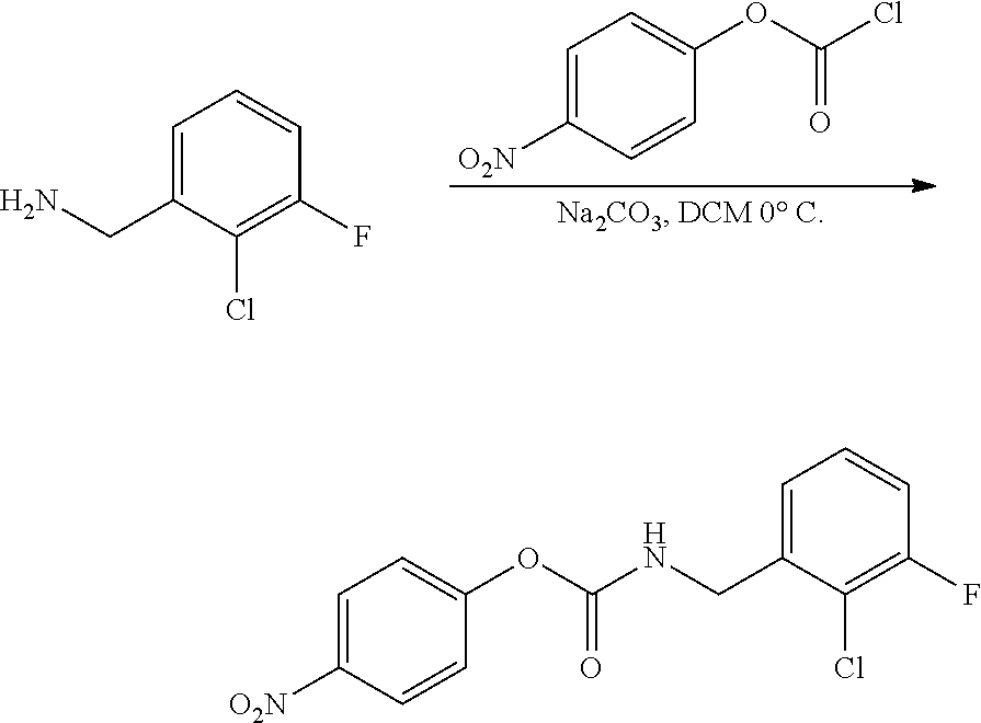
C1=C([O2N])C=CC(OC(Cl)=O)=C1.C1=C(CN)C(Cl)=C(F)C=C1.C1=C([O2N])C=CC(OC(NCC2=CC=CC(F)=C2Cl)=O)=C1
